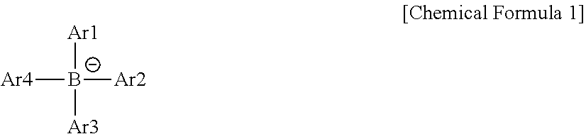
[Ar1][B-]([Ar3])([Ar2])[Ar4]
